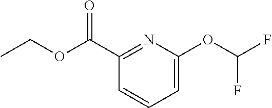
O(CC)C(C1=NC(OC(F)F)=CC=C1)=O
